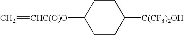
C=[CHC(O)O]C1CCC([C(CF3)2OH])CC1
